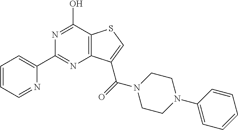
C1=CC=NC(C2=NC3=C(C(O)=N2)SC=C3C(N2CCN(C3=CC=CC=C3)CC2)=O)=C1
